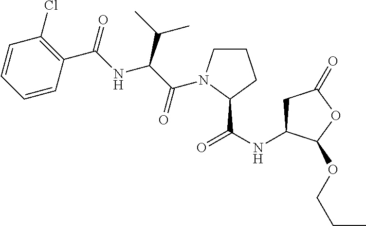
C1=CC=CC(C(=O)NC(C(C)C)C(=O)N2CCCC2C(NC2CC(=O)OC2OCCC)=O)=C1Cl
